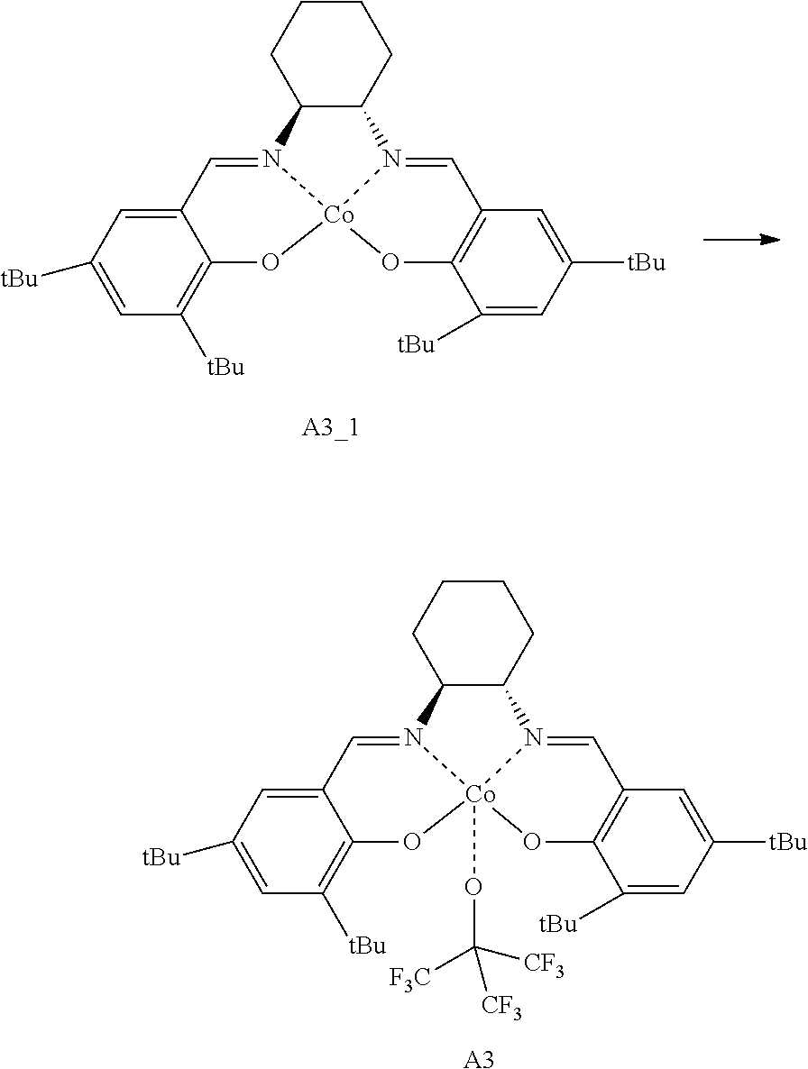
C1CCC2C(C1)N1=CC3=C(O[Co]14N2=CC1=CC([tBu])=CC([tBu])=C1O4)C([tBu])=CC([tBu])=C3.C1CCC2C(C1)N1=CC3=C(O[Co]14(OC([CF3])([F3C])[CF3])N2=CC1=CC([tBu])=CC([tBu])=C1O4)C([tBu])=CC([tBu])=C3.[A3]
